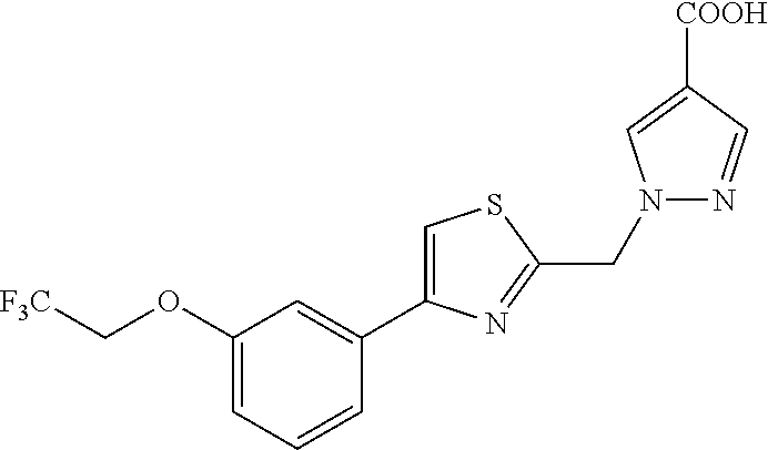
C1=C(OC[F3C])C=C(C2=CSC(CN3N=CC([COOH])=C3)=N2)C=C1
